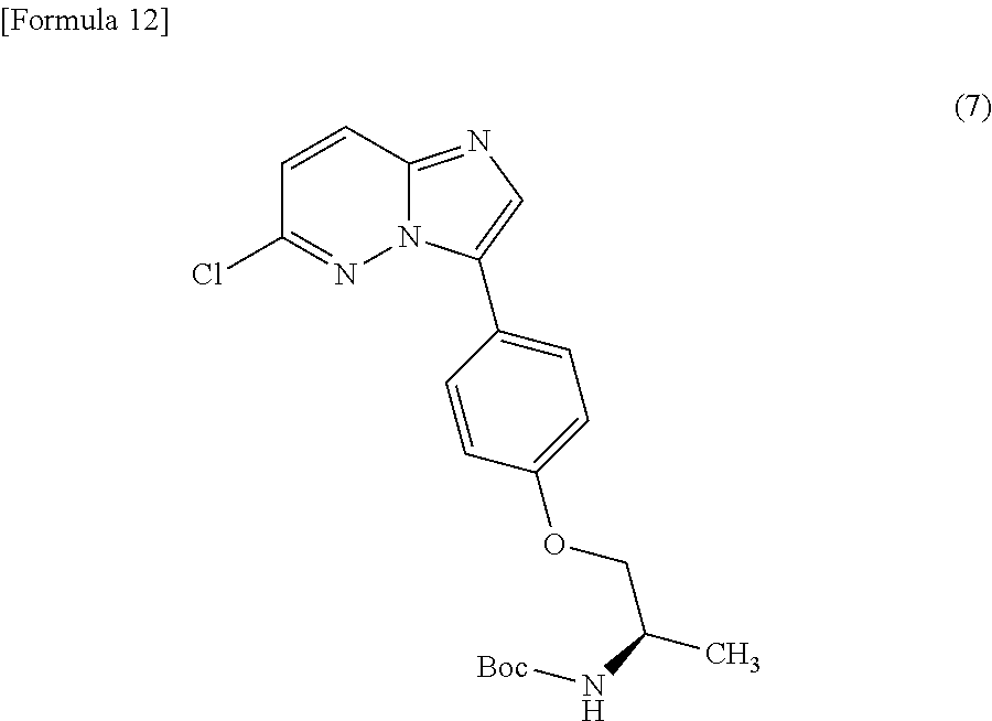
C1=CC2=NC=C(C3=CC=C(OCC(C)N[Boc])C=C3)N2N=C1Cl
